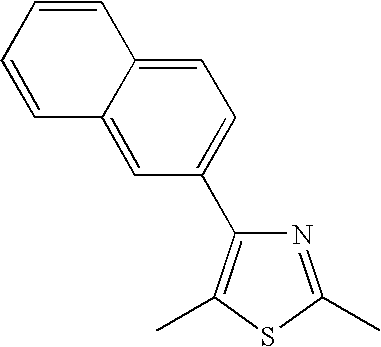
N1=C(C)SC(C)=C1C1=CC=C2C(=C1)C=CC=C2
